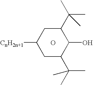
O.[CnH2n+1]C1CC(C(C)(C)C)C(O)C(C(C)(C)C)C1
